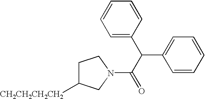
C1C([CH2CH2CH2CH2])CN(C(C(C2=CC=CC=C2)C2=CC=CC=C2)=O)C1
